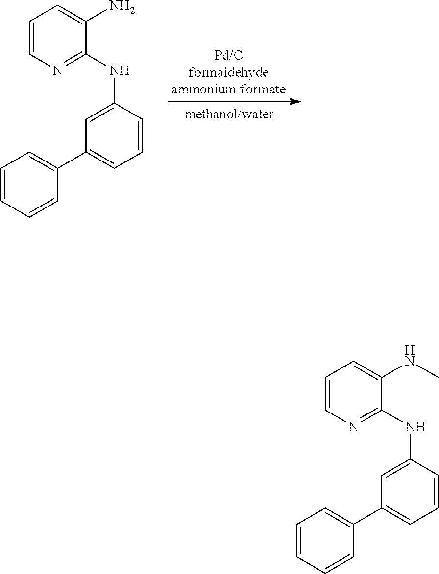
C1=CN=C(NC2=CC(C3=CC=CC=C3)=CC=C2)C(N)=C1.C1=CN=C(NC2=CC(C3=CC=CC=C3)=CC=C2)C(NC)=C1
